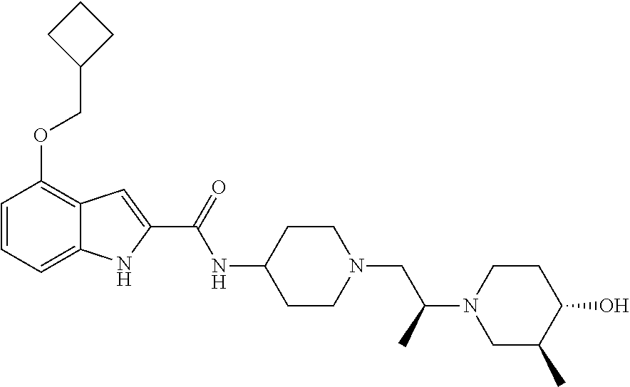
C1=CC=C2C(=C1OCC1CCC1)C=C(C(=O)NC1CCN(CC(N3CC(C)C(O)CC3)C)CC1)N2
